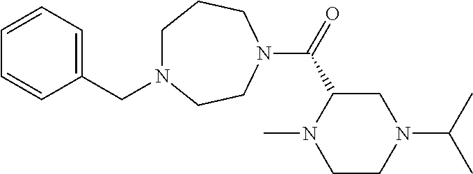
C1(CN2CCCN(C(=O)C3N(C)CCN(C(C)C)C3)CC2)=CC=CC=C1
